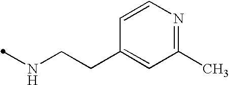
N(CCC1=CC(C)=NC=C1)C
